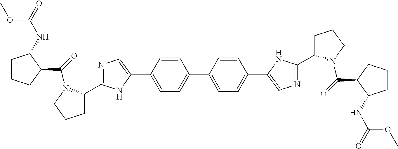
C1=CC(C2=CC=C(C3=CN=C(C4CCCN4C(=O)C4C(NC(=O)OC)CCC4)N3)C=C2)=CC=C1C1=CN=C(C2CCCN2C(=O)C2C(NC(=O)OC)CCC2)N1
